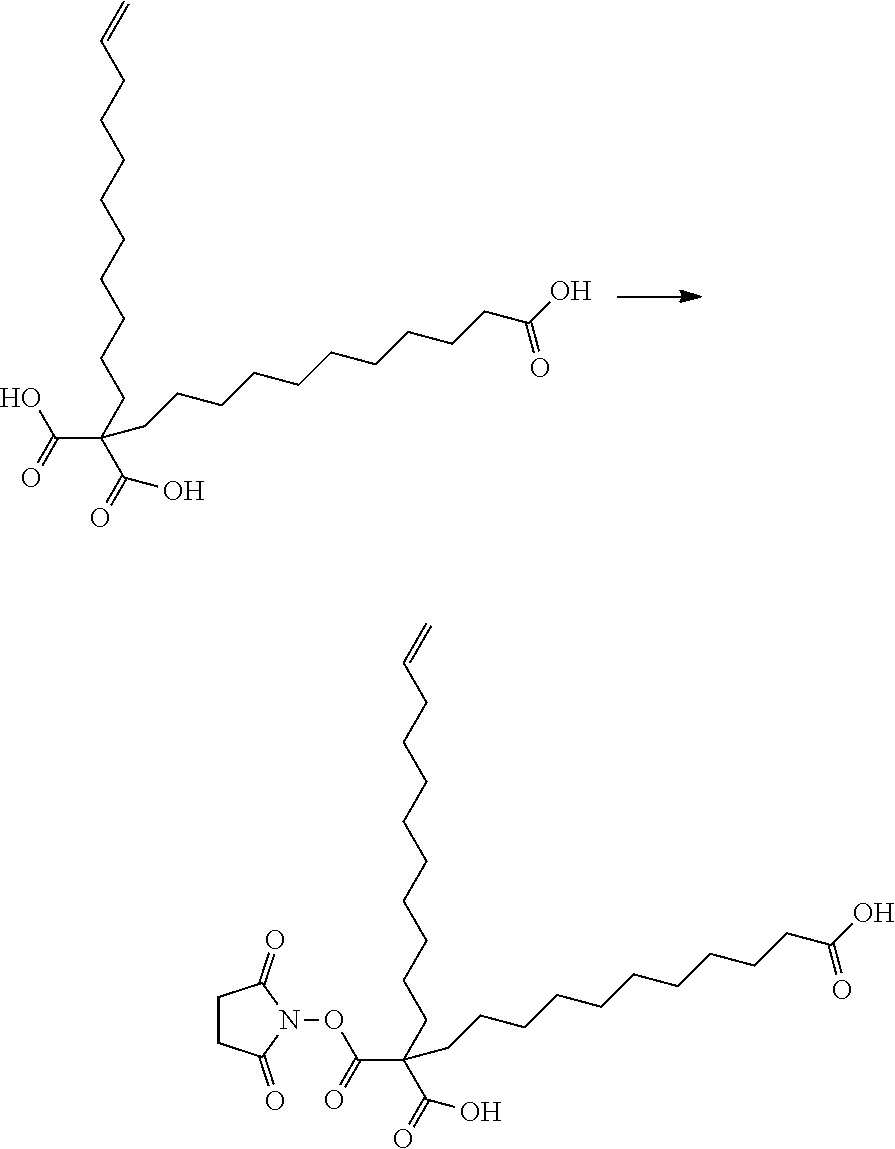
C(C(=O)O)(CCCCCCCCCC=C)(C(=O)O)CCCCCCCCCCC(O)=O.C(C(=O)ON1C(=O)CCC1=O)(CCCCCCCCCC=C)(C(=O)O)CCCCCCCCCCC(O)=O
